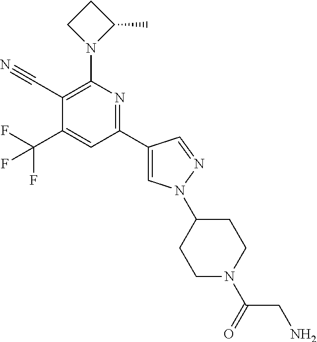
C1(C#N)=C(N2C(C)CC2)N=C(C2=CN(C3CCN(C(=O)CN)CC3)N=C2)C=C1C(F)(F)F
